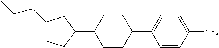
C1(CCC)CCC(C2CCC(C3=CC=C([CF3])C=C3)CC2)C1
